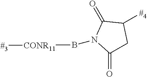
C1(=O)CC([#4])C(=O)N1B[CONR11][#3]
